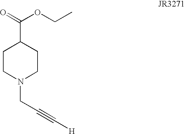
C1CN(CC#C[H])CCC1C(=O)OCC
